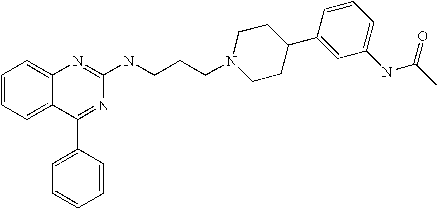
C1=CC=CC(C2=NC(NCCCN3CCC(C4=CC(NC(C)=O)=CC=C4)CC3)=NC3=CC=CC=C23)=C1
